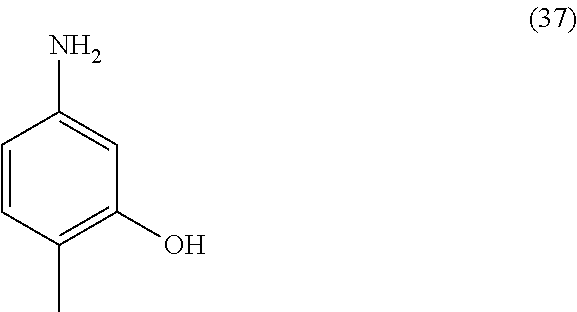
C1=CC(C)=C(O)C=C1N
